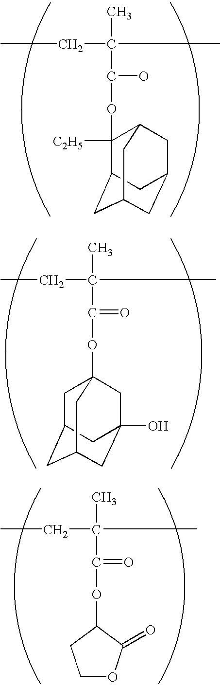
C(C(C)(C)C(O)OC1([C2H5])C2CC3CC(CC1C3)C2)C.C(C(C)(C(=O)OC1CCOC1=O)C)C.C(C(C)(C)C(=O)OC12CC3CC(CC(O)(C1)C3)C2)C
